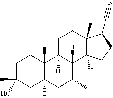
C1C(C)(O)CC2([H])C(C)(C1)C1([H])C([H])(C(C)C2)C2([H])C(C)(CC1)C(C#N)CC2
